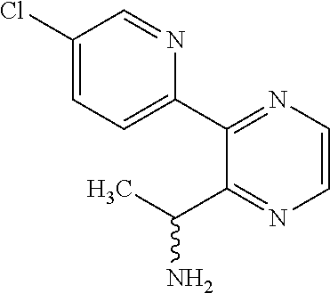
C1=NC(C2=NC=CN=C2C(C)N)=CC=C1Cl
